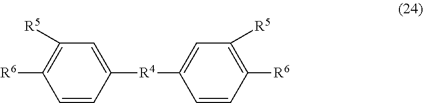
C1([R4]C2=CC([R5])=C([R6])C=C2)=CC([R5])=C([R6])C=C1
